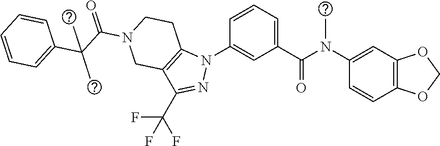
C1(N(C(C2=CC=CC(N3C4=C(C(C(F)(F)F)=N3)CN(C(=O)C(C3=CC=CC=C3)(C)C)CC4)=C2)=O)C)=CC2=C(C=C1)OCO2
